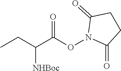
CCC(C(ON1C(=O)CCC1=O)=O)[NHBoc]
